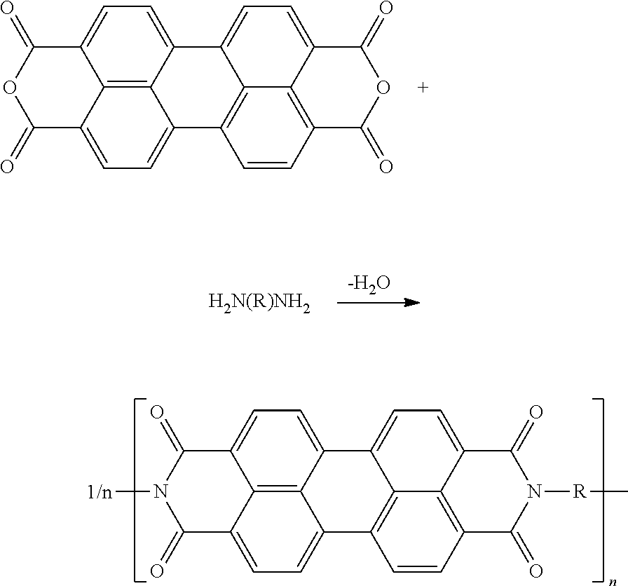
C12=CC=C3C4=C1C(=CC=C4C(=O)N([1/n])C3=O)C1=C3C2=CC=C2C3=C(C=C1)C(=O)N([R]C)C2=O.C12=CC=C3C4=C1C(=CC=C4C(=O)OC3=O)C1=C3C2=CC=C2C3=C(C=C1)C(=O)OC2=O.[-H2O]
